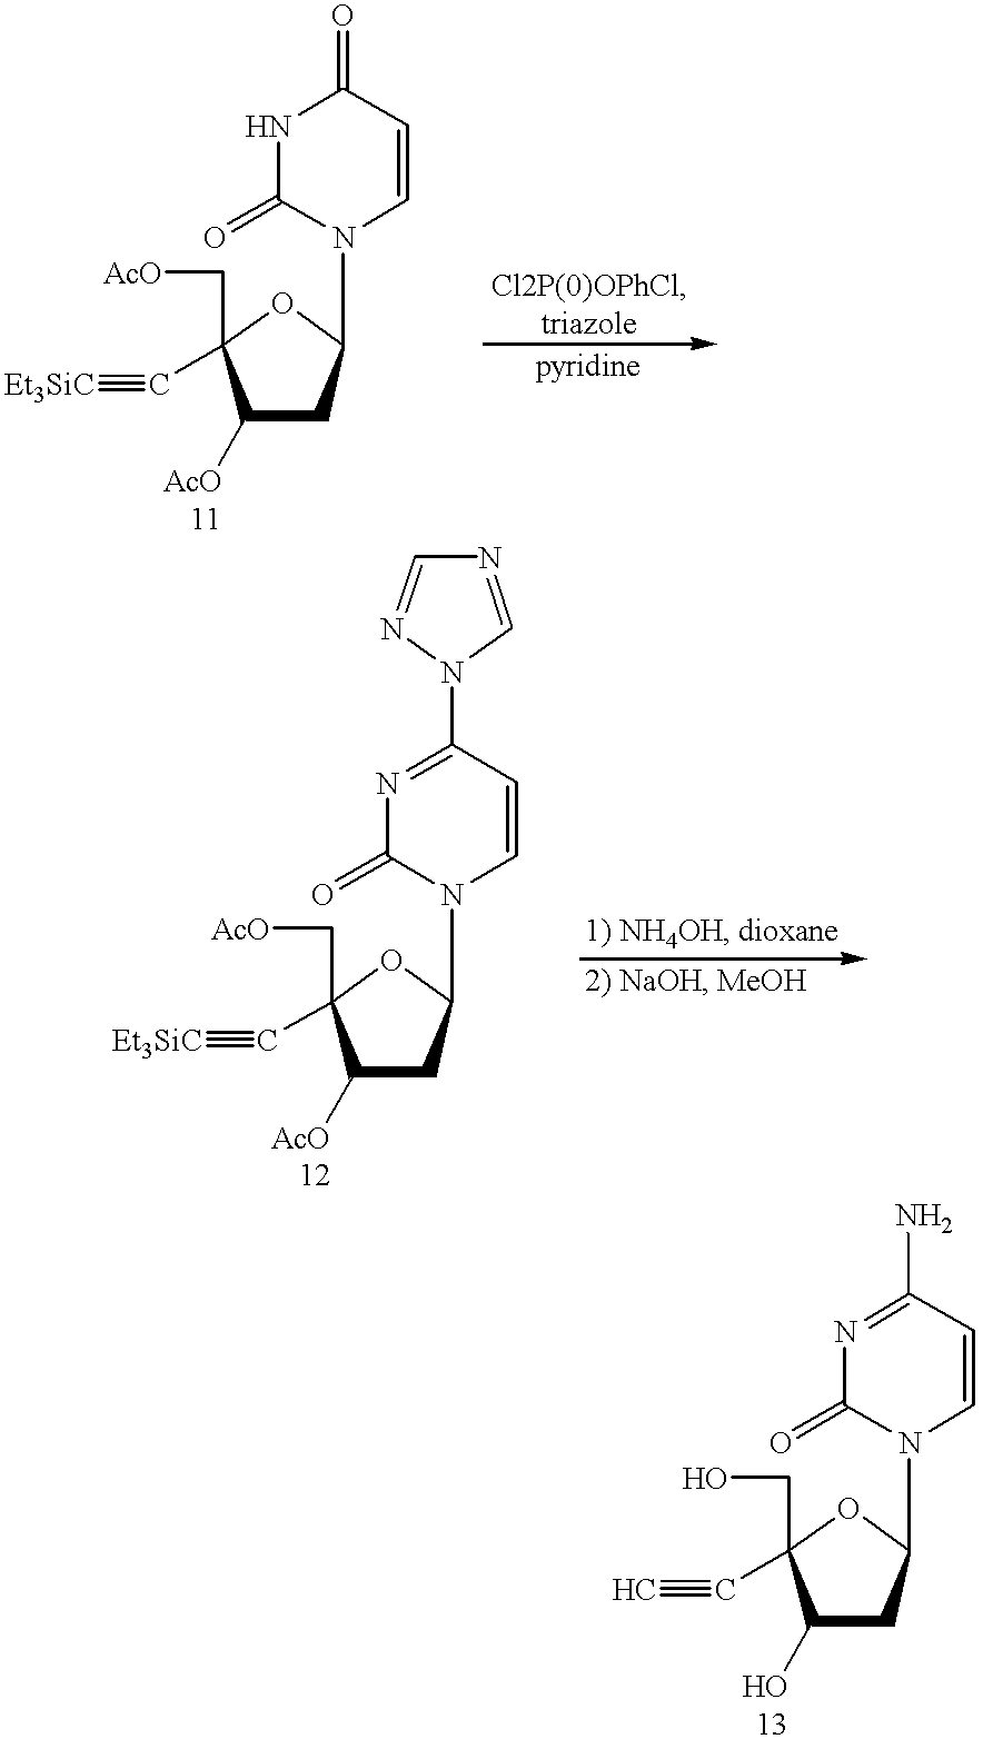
[Et3SiC]#CC1(C[AcO])C([AcO])CC(N2C=CC(=O)NC2=O)O1.[Et3SiC]#CC1(C[AcO])C([AcO])CC(N2C=CC(N3C=NC=N3)=NC2=O)O1.C(C1(CO)C(O)CC(N2C=CC(N)=NC2=O)O1)#C
